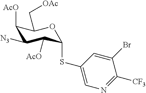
C1([AcO])C([N3])C([AcO])C(SC2=CN=C([CF3])C(Br)=C2)OC1C[OAc]
